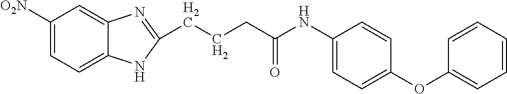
C1([O2N])=CC=C2C(=C1)N=C(CCCC(NC1=CC=C(OC3=CC=CC=C3)C=C1)=O)N2
